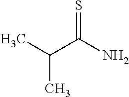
CC(C(N)=S)C
